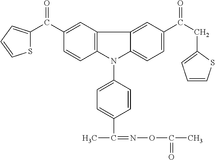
C1(C(C)=NOC(C)=O)=CC=C(N2C3=C(C4=CC(C(CC5=CC=CS5)=O)=CC=C24)C=C(C(C2=CC=CS2)=O)C=C3)C=C1
